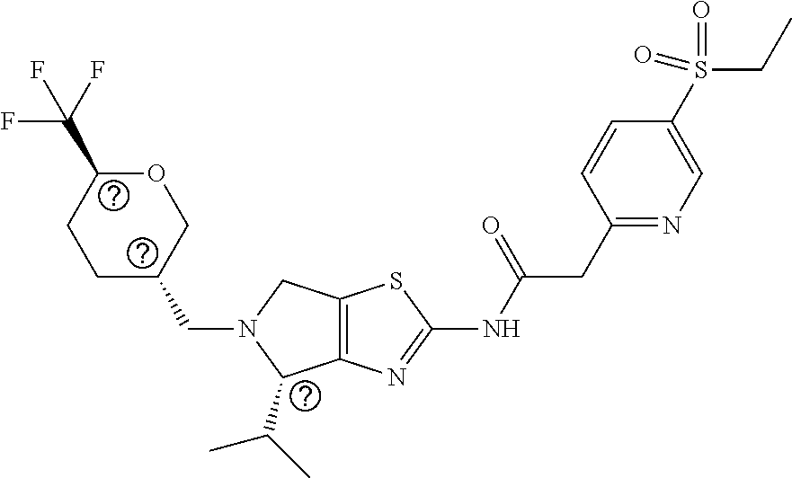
C1C(CN2C(C(C)C)C3=C(C2)SC(NC(CC2=NC=C(S(CC)(=O)=O)C=C2)=O)=N3)COC(C(F)(F)F)C1
